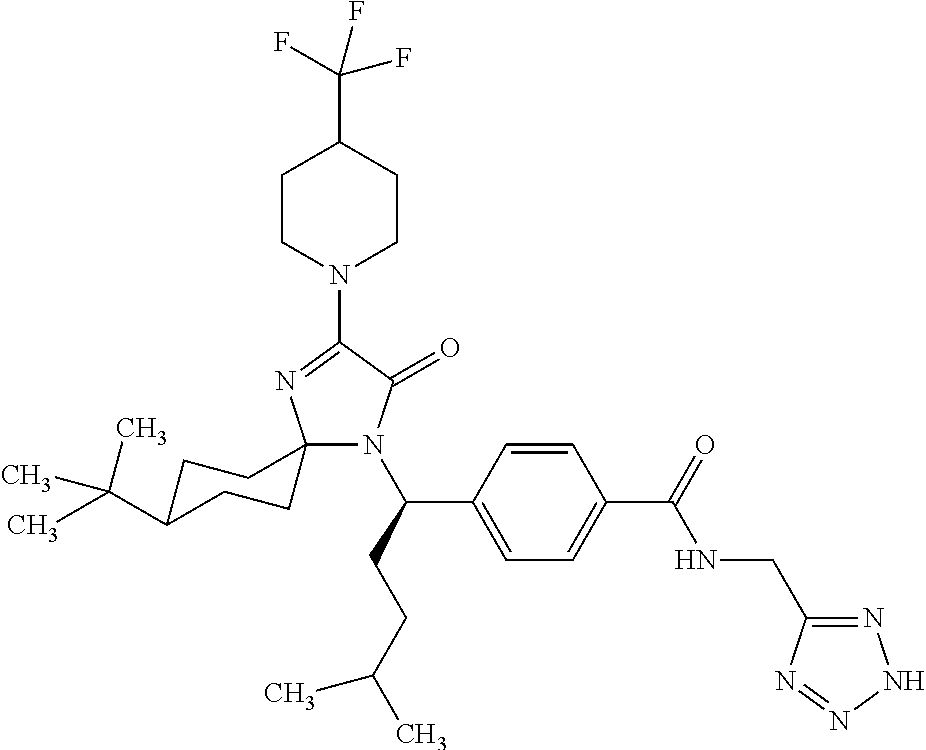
C12(N(C(C3=CC=C(C(=O)NCC4=NNN=N4)C=C3)CCC(C)C)C(=O)C(N3CCC(C(F)(F)F)CC3)=N1)CCC(C(C)(C)C)CC2
